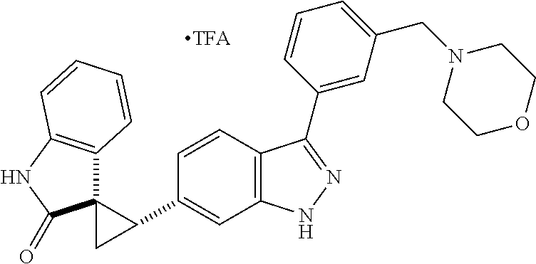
C12=C(C=CC(C3C4(C3)C3=C(NC4=O)C=CC=C3)=C1)C(C1=CC(CN3CCOCC3)=CC=C1)=NN2
